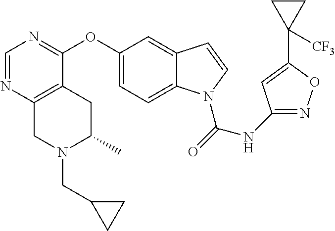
C1(OC2=NC=NC3=C2CC(C)N(CC2CC2)C3)=CC=C2C(=C1)C=CN2C(=O)NC1=NOC(C2([CF3])CC2)=C1
